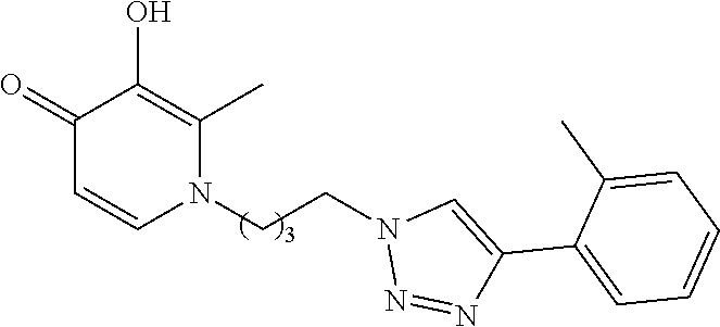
C1(=O)C=CN(CCN2N=NC(C3=CC=CC=C3C)=C2)C(C)=C1O
